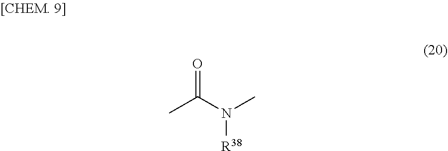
CC(N(C)[R38])=O
